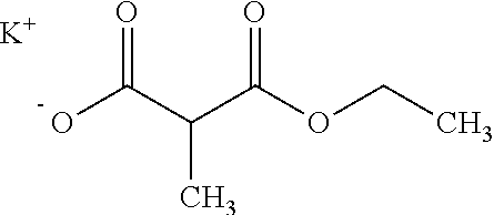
OC(C(C(OCC)=O)C)=O.[K]
